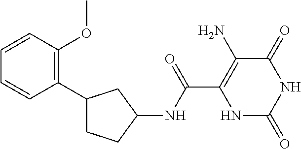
C(C1=C(N)C(=O)NC(=O)N1)(=O)NC1CC(C2=C(OC)C=CC=C2)CC1
